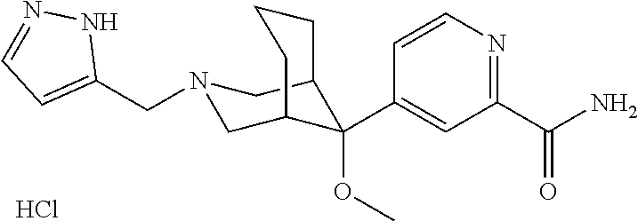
C1(C(N)=O)=NC=CC(C2(OC)C3CN(CC4=CC=NN4)CC2CCC3)=C1.Cl
